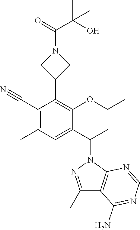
C1(C(C)N2N=C(C)C3=C2N=CN=C3N)=CC(C)=C(C#N)C(C2CN(C(C(O)(C)C)=O)C2)=C1OCC
